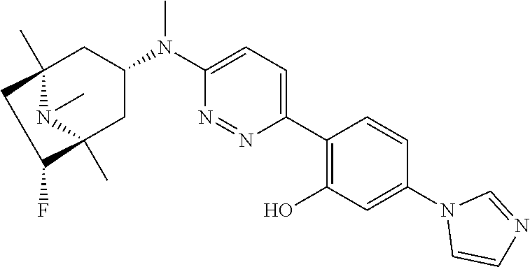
C12(C)N(C)C(C)(CC(N(C3=CC=C(C4=C(O)C=C(N5C=CN=C5)C=C4)N=N3)C)C1)C(F)C2
